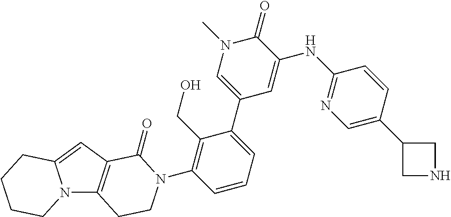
N12C3=C(C=C1CCCC2)C(=O)N(C1=C(CO)C(C2=CN(C)C(=O)C(NC4=NC=C(C5CNC5)C=C4)=C2)=CC=C1)CC3
